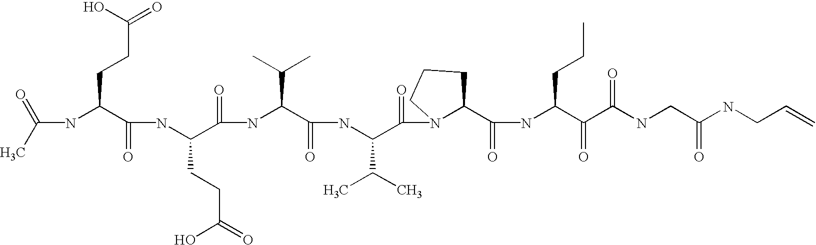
C(NC(C(NC(C(=O)NC(C(=O)NC(C(=O)N1C(C(=O)NC(C(=O)C(NCC(=O)NCC=C)=O)CCC)CCC1)C(C)C)C(C)C)CCC(=O)O)=O)CCC(=O)O)(C)=O
